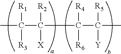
CC(C(C(C(C)([R5])[Y])([R4])[R6])([R2])[X])([R1])[R3]
